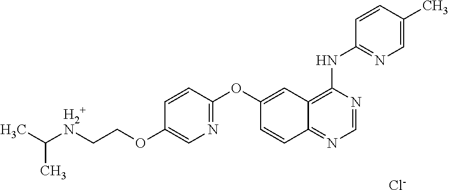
[Cl-].C([H2+N]CCOC1=CN=C(OC2=CC3=C(NC4=NC=C(C)C=C4)N=CN=C3C=C2)C=C1)(C)C
